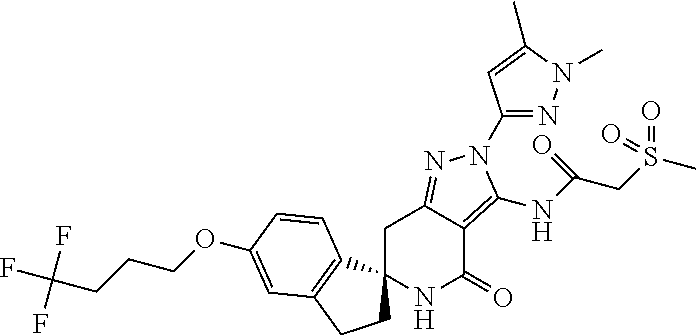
C1C2=NN(C3=NN(C)C(C)=C3)C(NC(CS(C)(=O)=O)=O)=C2C(=O)NC12CCC1=C2C=CC(OCCCC(F)(F)F)=C1
